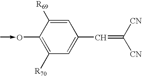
C1([R70])=C(O-C)C([R69])=CC(C=C([CN])[CN])=C1
